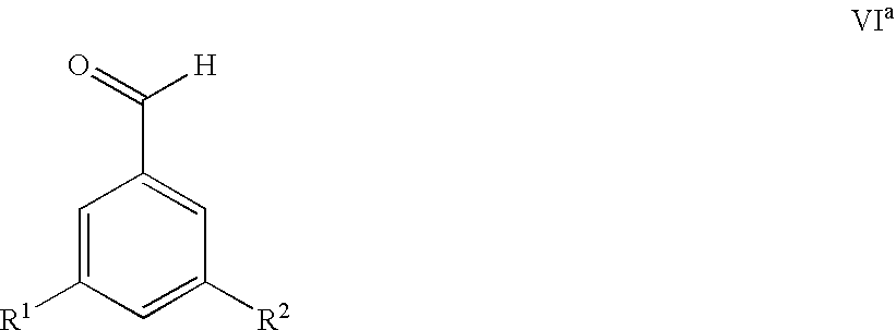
C1=C([R1])C=C([R2])C=C1C(=O)[H]
